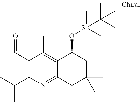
C1(C=O)=C(C(C)C)N=C2C(=C1C)C(O[Si](C)(C)C(C)(C)C)CC(C)(C)C2
